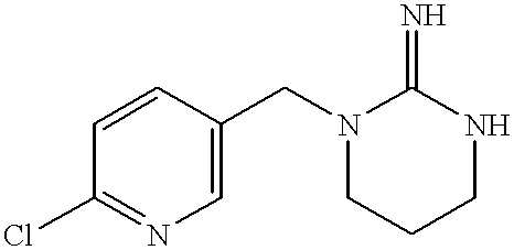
C1=CC(CN2CCCNC2=N)=CN=C1Cl
